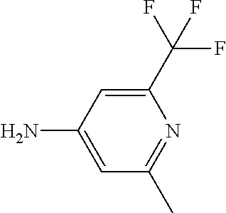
C1(C(F)(F)F)=CC(N)=CC(C)=N1
